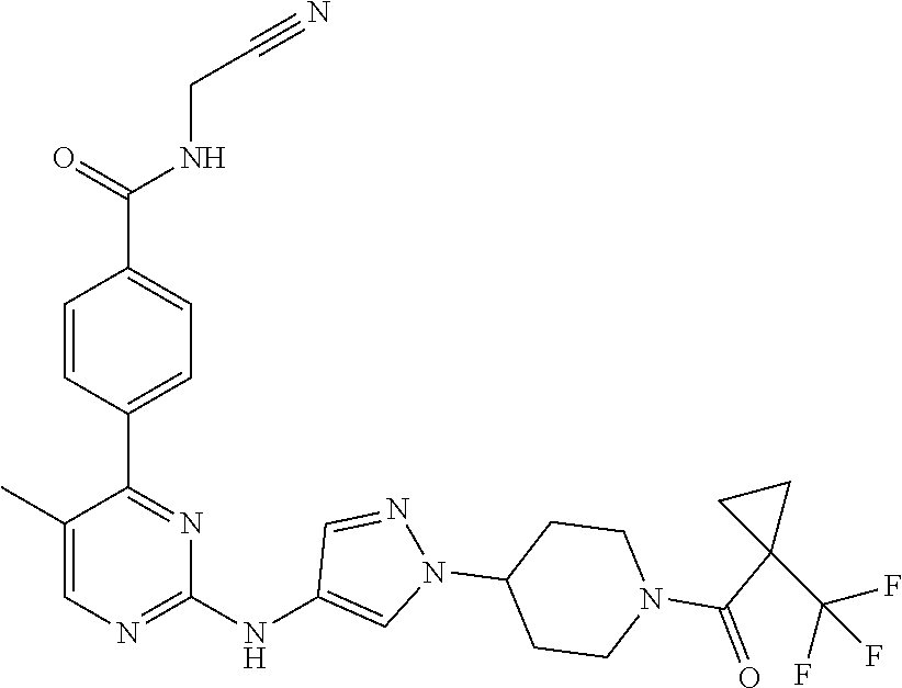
C1(C2=NC(NC3=CN(C4CCN(C(C5(C(F)(F)F)CC5)=O)CC4)N=C3)=NC=C2C)=CC=C(C(NCC#N)=O)C=C1
